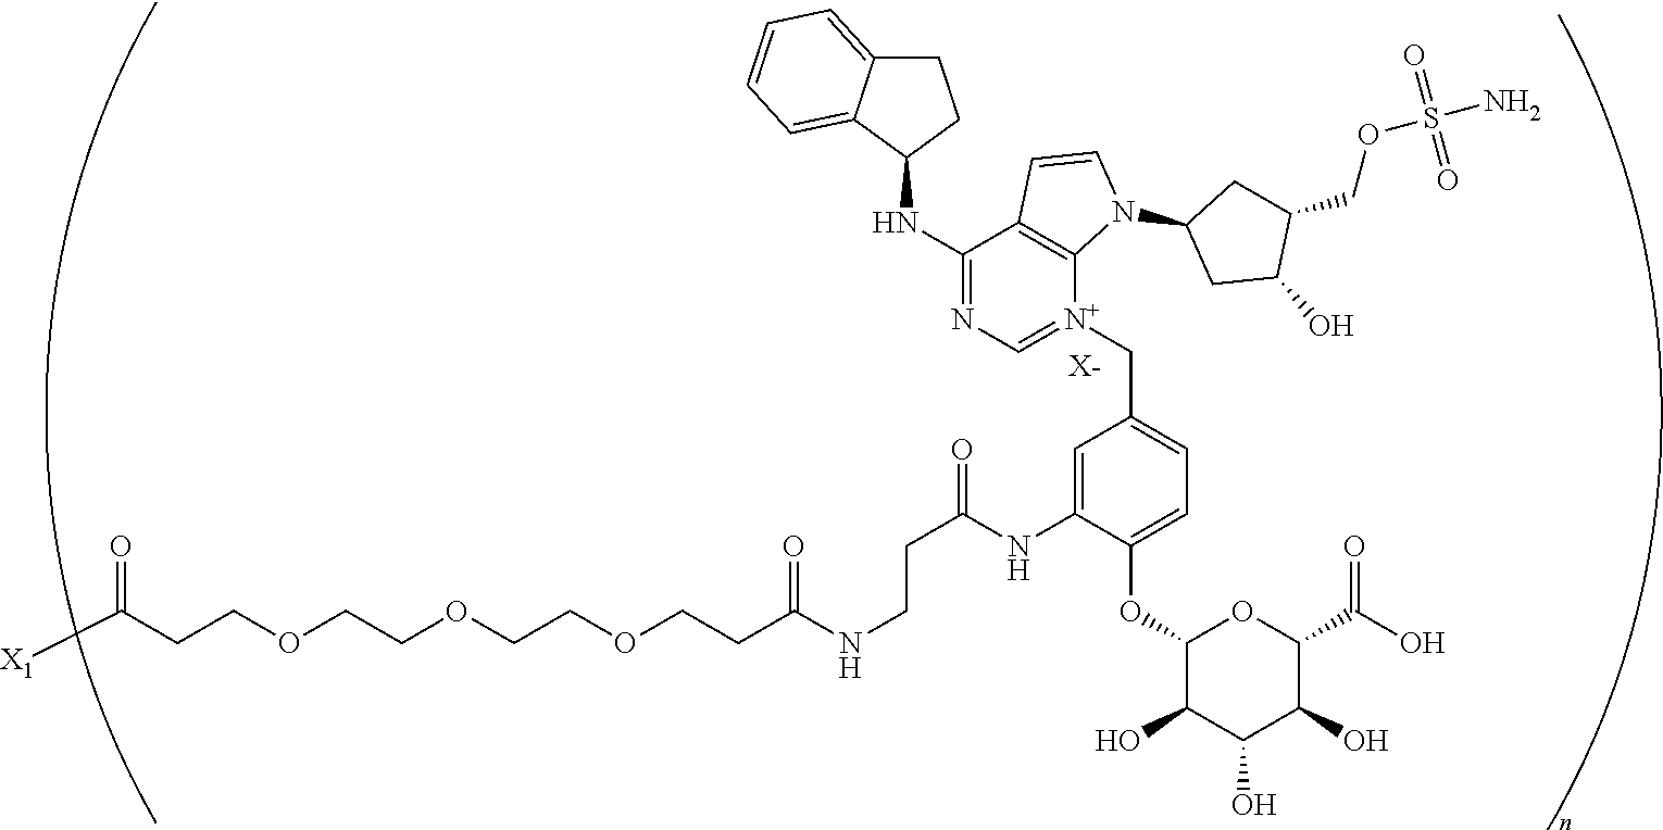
[X-].C(COCCOCCOCCC(NCCC(NC1=CC(C[N+]2=CN=C(NC3CCC4=CC=CC=C34)C3=C2N(C2CC(O)C(COS(N)(=O)=O)C2)C=C3)=CC=C1OC1C(O)C(O)C(O)C(C(=O)O)O1)=O)=O)C(=O)[X1]
